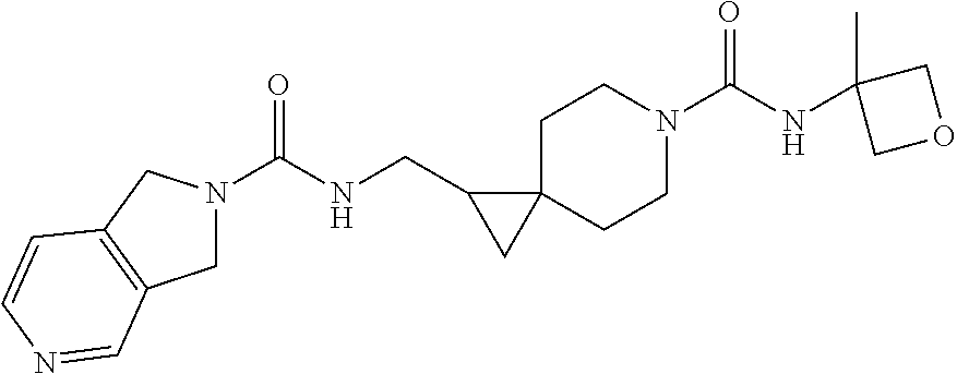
C(NCC1CC12CCN(C(NC1(C)COC1)=O)CC2)(=O)N1CC2=C(C1)C=CN=C2
